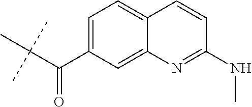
C1(C(C(C)(C)C)=O)=CC=C2C(=C1)N=C(NC)C=C2
